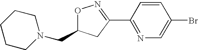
O1C(CN2CCCCC2)CC(C2=NC=C(Br)C=C2)=N1
